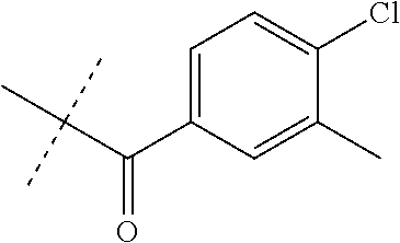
C(C(C)(C)C)(C1=CC=C(Cl)C(C)=C1)=O
